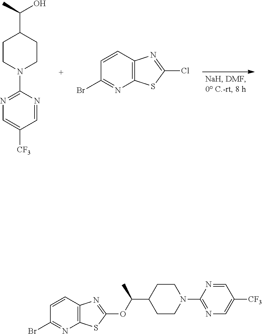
C(C1CCN(C2=NC=C([CF3])C=N2)CC1)(C)O.C12=C(C=CC(Br)=N1)N=C(Cl)S2.C12=C(C=CC(Br)=N1)N=C(OC(C)C1CCN(C3=NC=C([CF3])C=N3)CC1)S2
